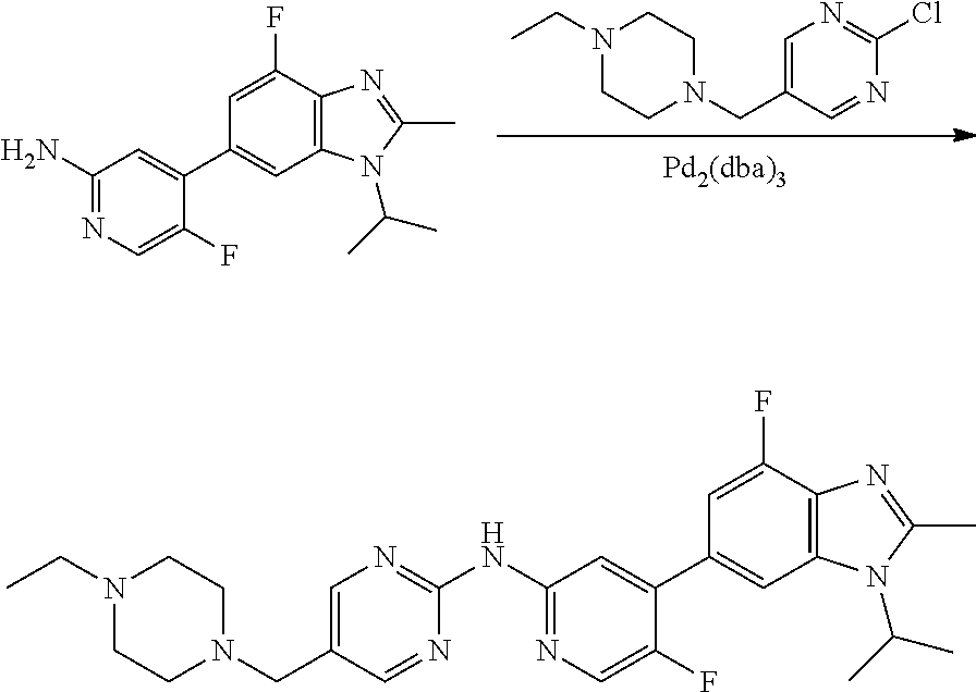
C1=C(CN2CCN(CC)CC2)C=NC(Cl)=N1.C1(C2=CC(N)=NC=C2F)=CC2=C(C(F)=C1)N=C(C)N2C(C)C.C1(C2=CC(NC3=NC=C(CN4CCN(CC)CC4)C=N3)=NC=C2F)=CC2=C(C(F)=C1)N=C(C)N2C(C)C
